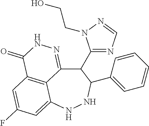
C12=C3C=C(F)C=C1NNC(C1=CC=CC=C1)C(C1=NC=NN1CCO)C2=NNC3=O
